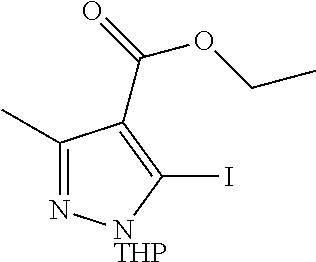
C1(C)=N[NTHP]C(I)=C1C(OCC)=O
